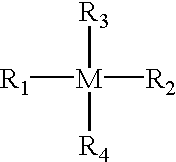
[R1][M]([R2])([R3])[R4]
